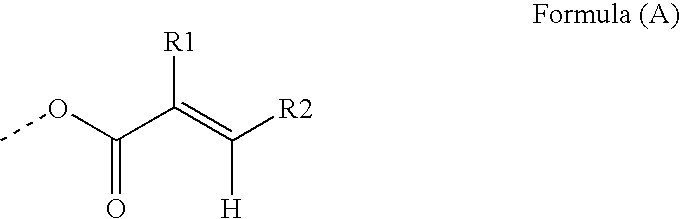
COC(=O)C([R1])=C([H])[R2]
